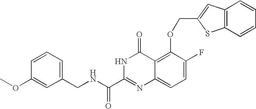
C1(CNC(C2=NC3=CC=C(F)C(OCC4=CC5=C(C=CC=C5)S4)=C3C(=O)N2)=O)=CC=CC(OC)=C1
